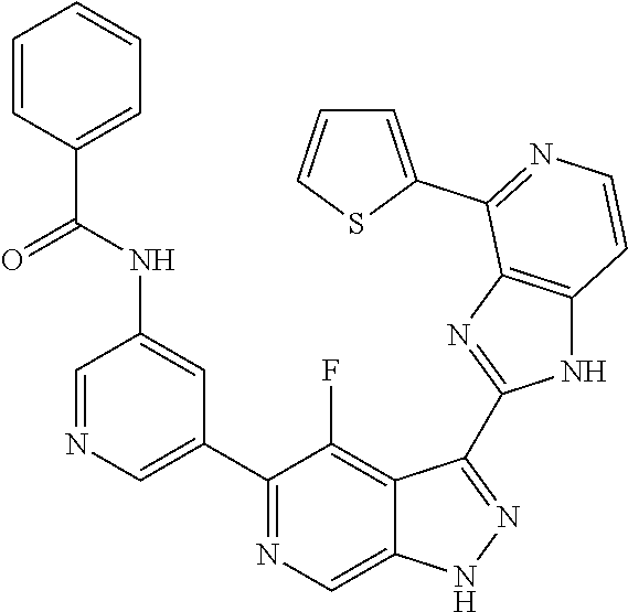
C1=NC=C(C2=NC=C3C(=C2F)C(C2=NC4=C(N2)C=CN=C4C2=CC=CS2)=NN3)C=C1NC(C1=CC=CC=C1)=O
